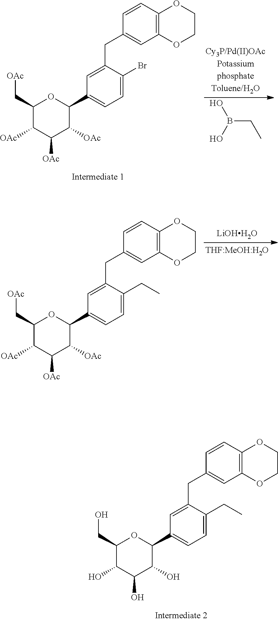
C1=C(CC2=CC3=C(C=C2)OCCO3)C(CC)=CC=C1C1C(O)C(O)C(O)C(CO)O1.C1=C(CC2=CC3=C(C=C2)OCCO3)C(Br)=CC=C1C1C([OAc])C([OAc])C([OAc])C(C[OAc])O1.B(CC)(O)O.C1=C(CC2=CC3=C(C=C2)OCCO3)C(CC)=CC=C1C1C([OAc])C([OAc])C([OAc])C(C[OAc])O1.[LiOHH2O]
